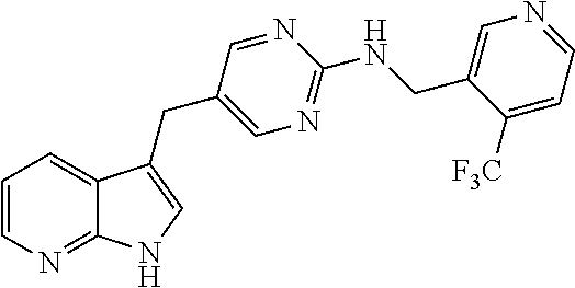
C1=CN=C2C(=C1)C(CC1=CN=C(NCC3=CN=CC=C3[F3C])N=C1)=CN2
